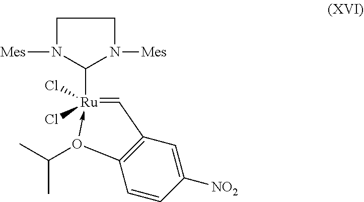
C12=C(C=[Ru](C3N([Mes])CCN3[Mes])(Cl)(Cl)-O1C(C)C)C=C([NO2])C=C2
